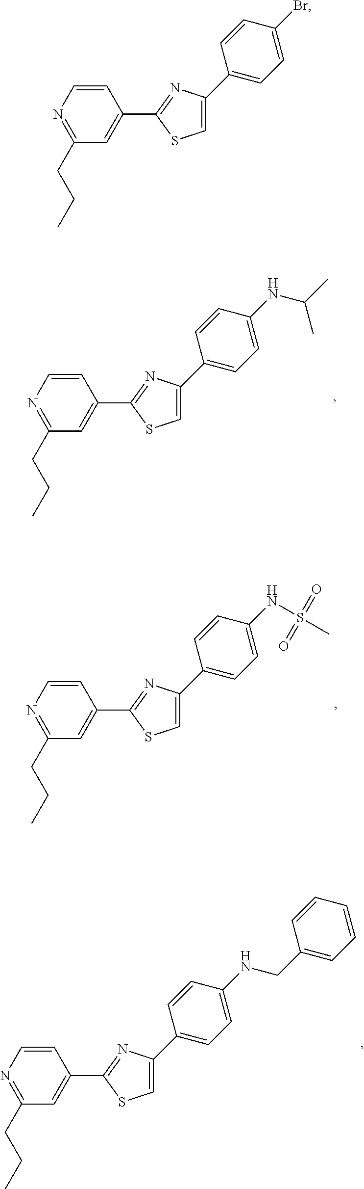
C1=CN=C(CCC)C=C1C1=NC(C2=CC=C(NC(C)C)C=C2)=CS1.C1=CN=C(CCC)C=C1C1=NC(C2=CC=C(NCC3=CC=CC=C3)C=C2)=CS1.C1=CN=C(CCC)C=C1C1=NC(C2=CC=C(NS(=O)(=O)C)C=C2)=CS1.C1=CN=C(CCC)C=C1C1=NC(C2=CC=C(Br)C=C2)=CS1
